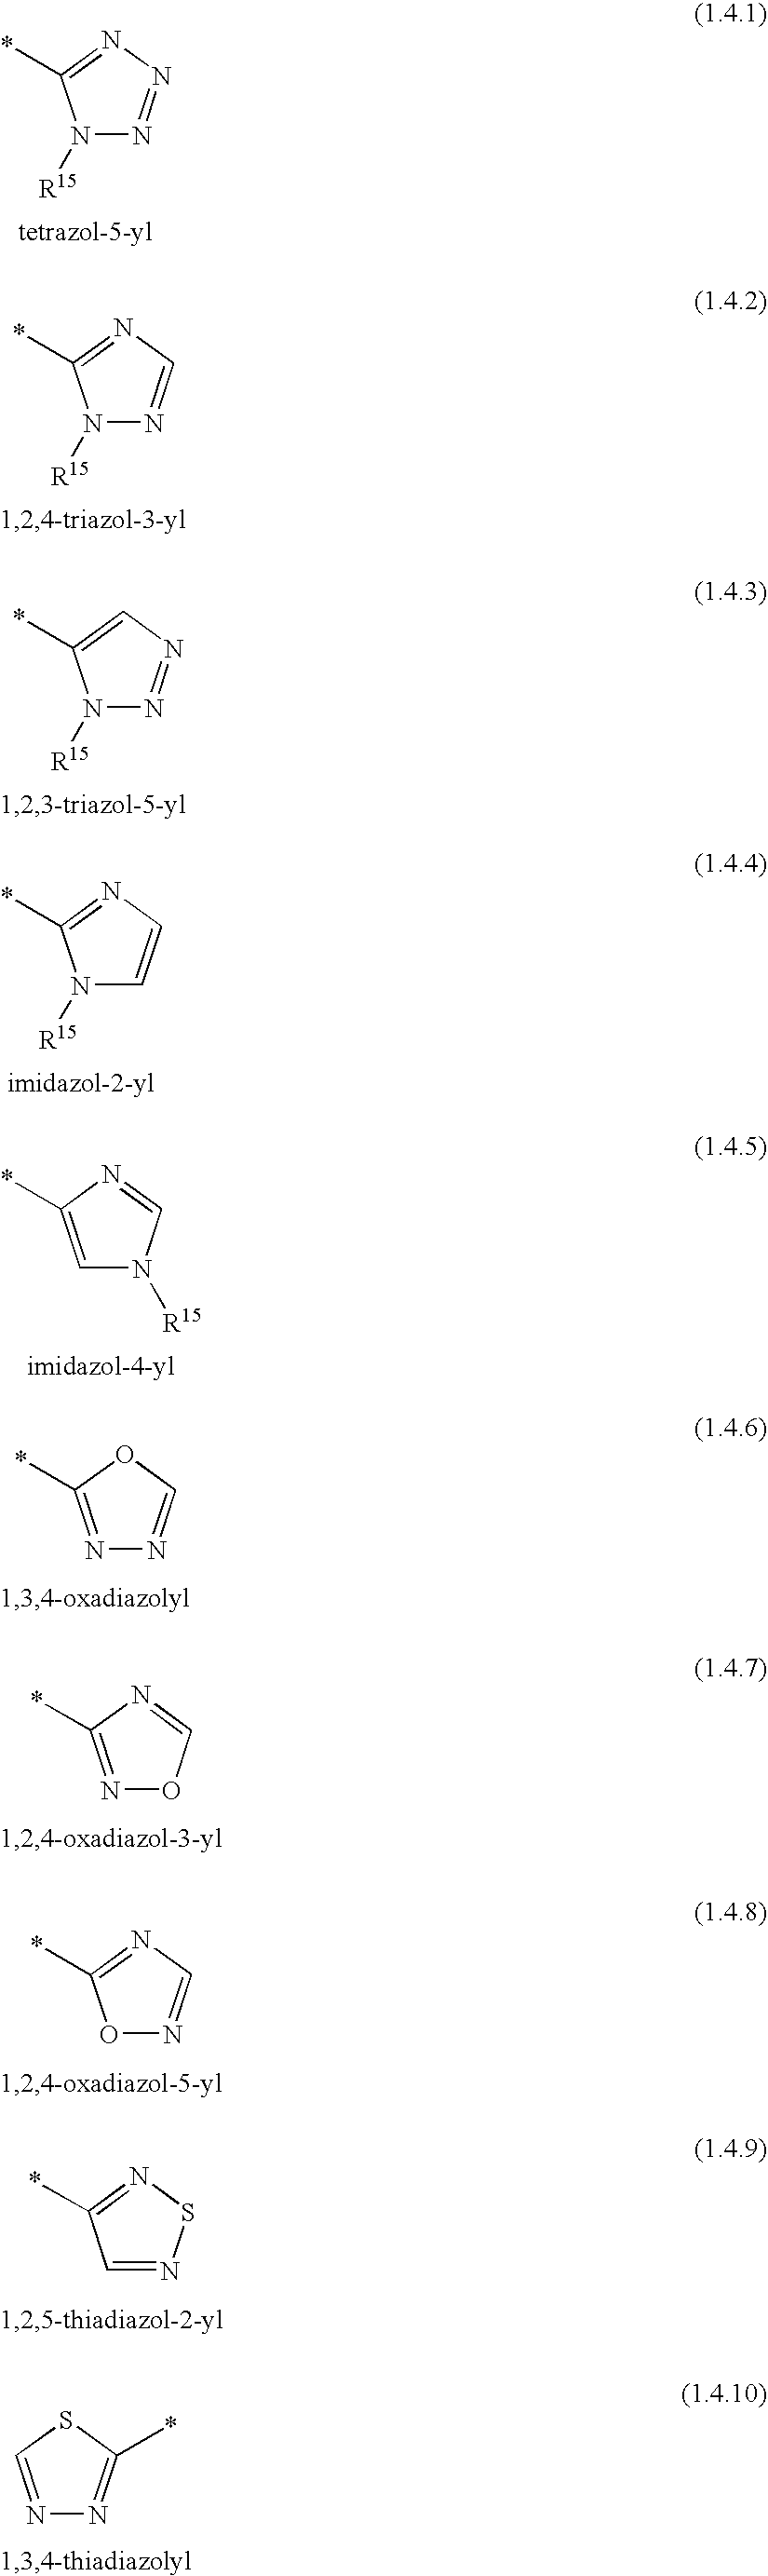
N1([R15])N=NN=C1*.N1([R15])N=CN=C1*.N1([R15])N=NC=C1*.N1([R15])C=CN=C1*.C1=C(*)N=CN1[R15].N1=C(*)OC=N1.N1=C(*)N=CO1.O1N=CN=C1*.C1=NSN=C1*.N1=CSC(*)=N1
